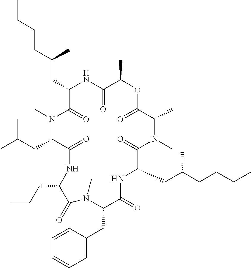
C1(CC(CCCC)C)C(=O)N(C)C(C)C(=O)OC(C)C(=O)NC(CC(CCCC)C)C(=O)N(C)C(CC(C)C)C(=O)NC(CCC)C(=O)N(C)C(CC2=CC=CC=C2)C(=O)N1
